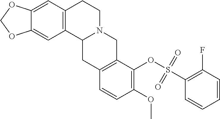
C12=C(C=C3C(=C1)OCO3)CCN1C2CC2=C(C1)C(OS(C1=C(F)C=CC=C1)(=O)=O)=C(OC)C=C2
